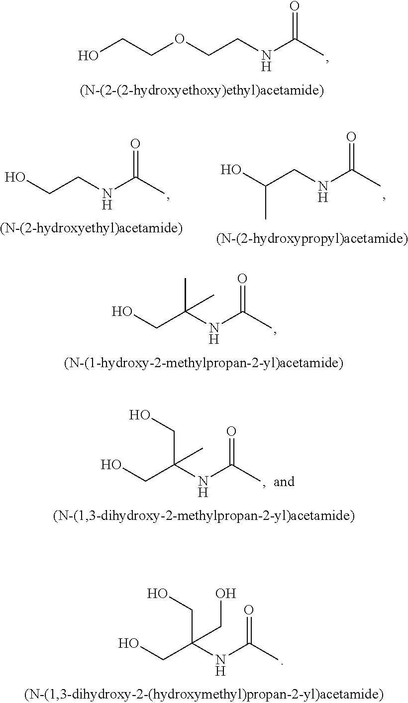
OCCOCCNC(C)=O.OCCNC(C)=O.OC(CNC(C)=O)C.OCC(NC(C)=O)(C)C.OCC(NC(C)=O)(C)CO.OCC(NC(C)=O)(CO)CO
